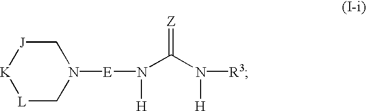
[K]1[L]CN([E]N(C(N([R3])[H])=[Z])[H])C[J]1
